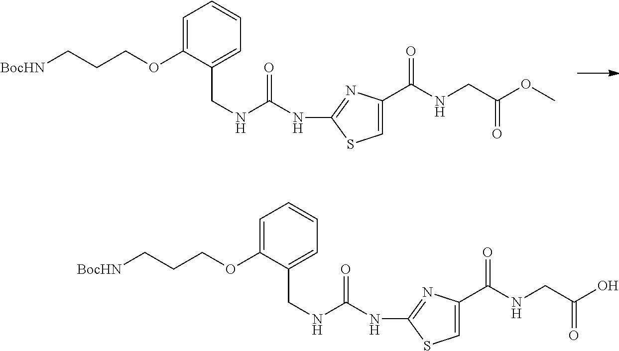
C1=C(OCCC[BocHN])C(CNC(NC2=NC(C(NCC(OC)=O)=O)=CS2)=O)=CC=C1.C1=C(OCCC[BocHN])C(CNC(NC2=NC(C(NCC(O)=O)=O)=CS2)=O)=CC=C1
